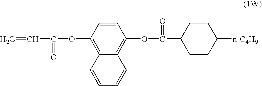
C12=C(OC(=O)C3CCC([n-C4H9])CC3)C=CC(OC(=O)C=C)=C1C=CC=C2
